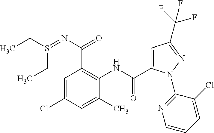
C1=C(Cl)C=C(C)C(NC(=O)C2=CC(C(F)(F)F)=NN2C2=NC=CC=C2Cl)=C1C(N=S(CC)CC)=O
